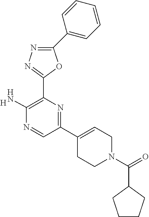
[H].C1(C2=C(N)N=CC(C3=CCN(C(=O)C4CCCC4)CC3)=N2)=NN=C(C2=CC=CC=C2)O1
